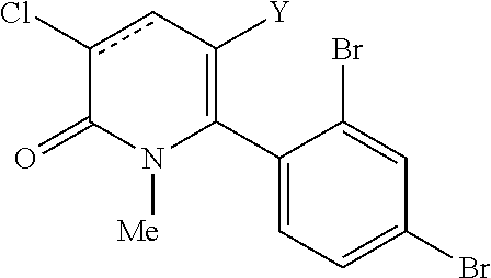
C1(C2=C([Y])cc(Cl)C(=O)N2[Me])=CC=C(Br)C=C1Br
